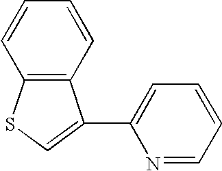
C12=C(C=CC=C1)C(C1=CC=CC=N1)=CS2
